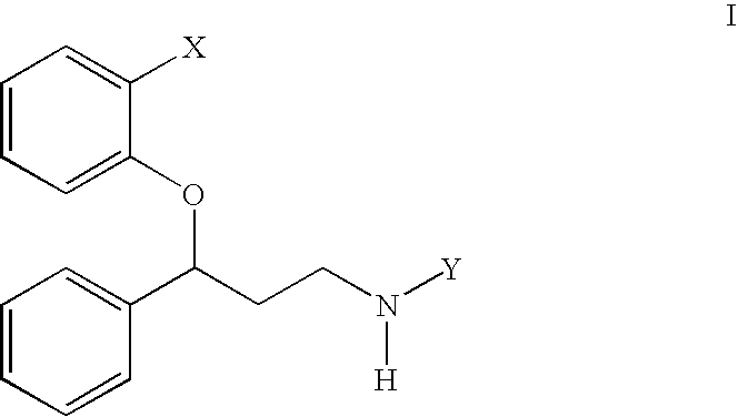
C1=C(OC(C2=CC=CC=C2)CCN([Y])[H])C([X])=CC=C1
